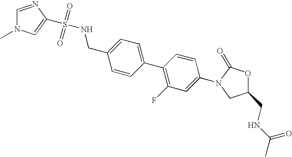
S(=O)(=O)(NCC1=CC=C(C2=C(F)C=C(N3CC(CNC(C)=O)OC3=O)C=C2)C=C1)C1=CN(C)C=N1
